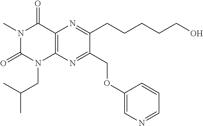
N1(C)C(=O)N(CC(C)C)C2=C(C1=O)N=C(CCCCCO)C(COC1=CN=CC=C1)=N2
